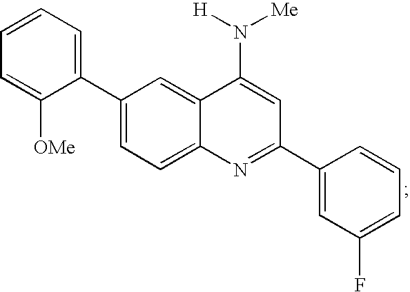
C1=CC=C(C2=CC=C3C(=C2)C(N([H])[Me])=CC(C2=CC(F)=CC=C2)=N3)C([OMe])=C1
